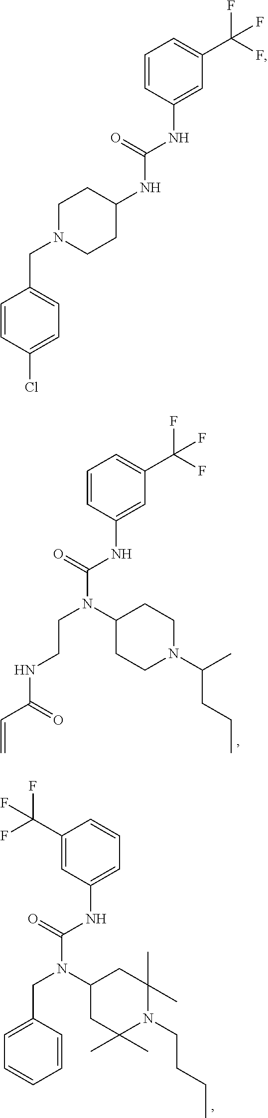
N(C(=O)NC1=CC(C(F)(F)F)=CC=C1)(CCNC(C=C)=O)C1CCN(C(C)CCC)CC1.N(C(=O)NC1=CC=CC(C(F)(F)F)=C1)(CC1=CC=CC=C1)C1CC(C)(C)N(CCCC)C(C)(C)C1.N(C(=O)NC1=CC(C(F)(F)F)=CC=C1)C1CCN(CC2=CC=C(Cl)C=C2)CC1
